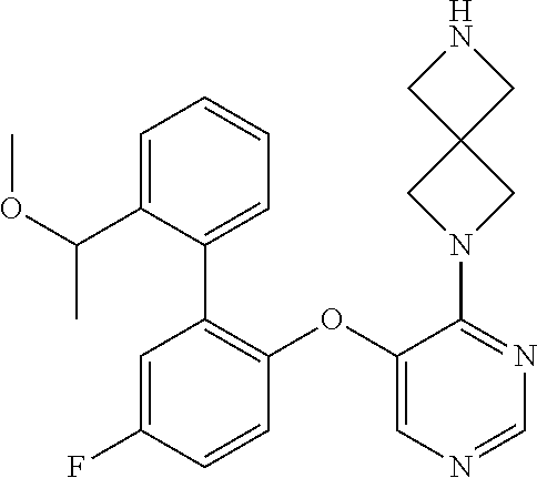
C1=NC=C(OC2=C(C3=CC=CC=C3C(C)OC)C=C(F)C=C2)C(N2CC3(C2)CNC3)=N1
